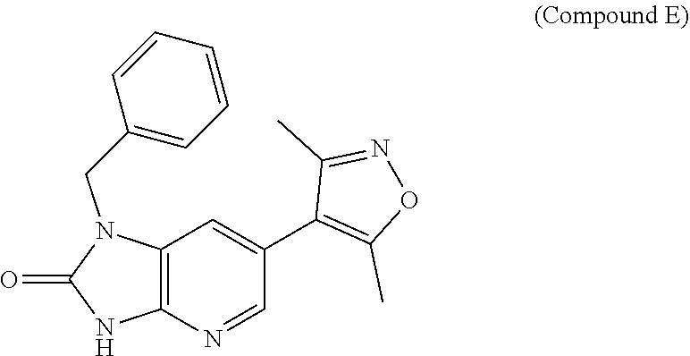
C12=C(N=CC(C3=C(C)ON=C3C)=C1)NC(=O)N2CC1=CC=CC=C1
